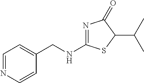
N1=C(NCC2=CC=NC=C2)SC(C(C)C)C1=O
